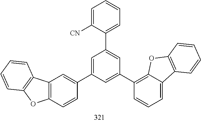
C1(C2=CC(C3=C4C(=CC=C3)C3=C(O4)C=CC=C3)=CC(C3=CC4=C(C=C3)OC3=C4C=CC=C3)=C2)=CC=CC=C1[CN]
